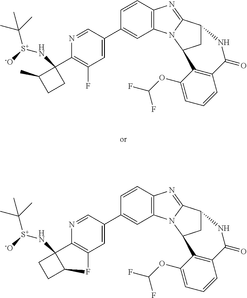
C12=C(C=CC(C3=CC(F)=C(C4(N[S+](C(C)(C)C)[-O])C(C)CC4)N=C3)=C1)N=C1N2C2CC1NC(=O)C1=C2C(OC(F)F)=CC=C1.C12=C(C=CC(C3=CC4=C(N=C3)C3(N[S+](C(C)(C)C)[-O])CCC3F4)=C1)N=C1N2C2CC1NC(=O)C1=C2C(OC(F)F)=CC=C1
